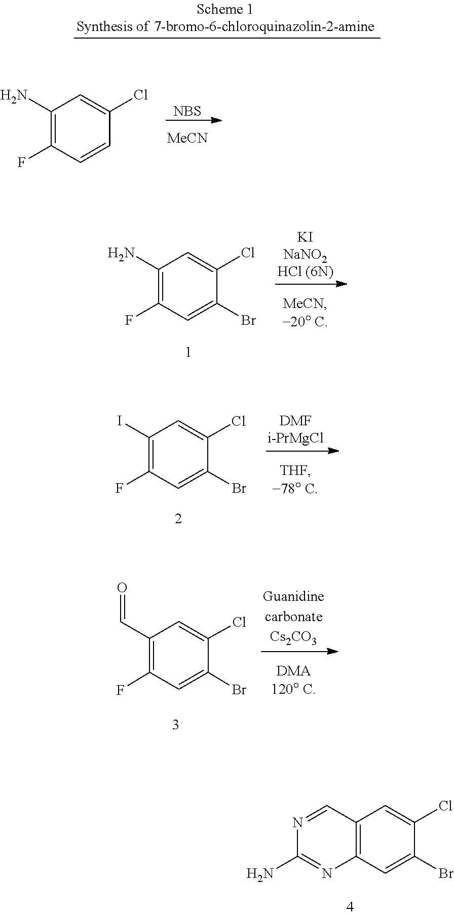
[NBS].[MeCN].C1(F)=C(N)C=C(Cl)C=C1.C1(F)=C(N)C=C(Cl)C(Br)=C1.C1(F)=C(I)C=C(Cl)C(Br)=C1.N1=CC2=C(N=C1N)C=C(Br)C(Cl)=C2.C1=C(Cl)C(Br)=CC(F)=C1C=O
